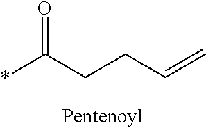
*C(CCC=C)=O
